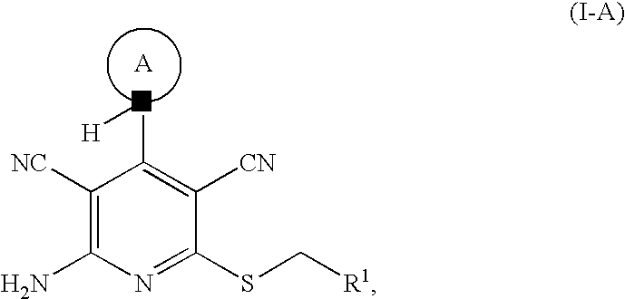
[A].C(C1=C([CN])C(SC[R1])=NC(N)=C1[NC])[H]
